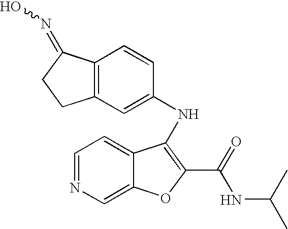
C12=C(C=C(NC3=C(C(=O)NC(C)C)OC4=CN=CC=C43)C=C1)CCC2=NO
